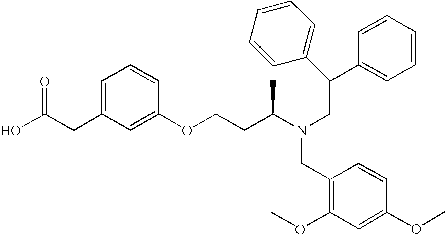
C(CC1=CC=CC(OCCC(N(CC(C2=CC=CC=C2)C2=CC=CC=C2)CC2=C(OC)C=C(OC)C=C2)C)=C1)(O)=O
